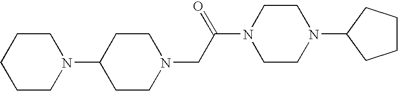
C1CN(CC(=O)N2CCN(C3CCCC3)CC2)CCC1N1CCCCC1
